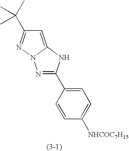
N1=C(C2=CC=C([NHCOC7H15])C=C2)NC2=CC(C(C)(C)C)=NN12
